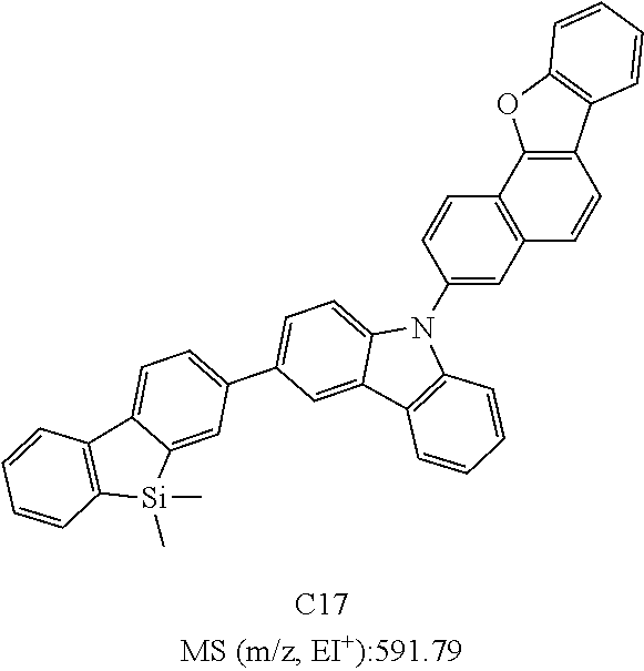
C12=C(C3=CC=C(C4=CC=C5C(=C4)C4=C(C=CC=C4)N5C4=CC5=C(C=C4)C4=C(C=C5)C5=C(O4)C=CC=C5)C=C3[Si]1(C)C)C=CC=C2
